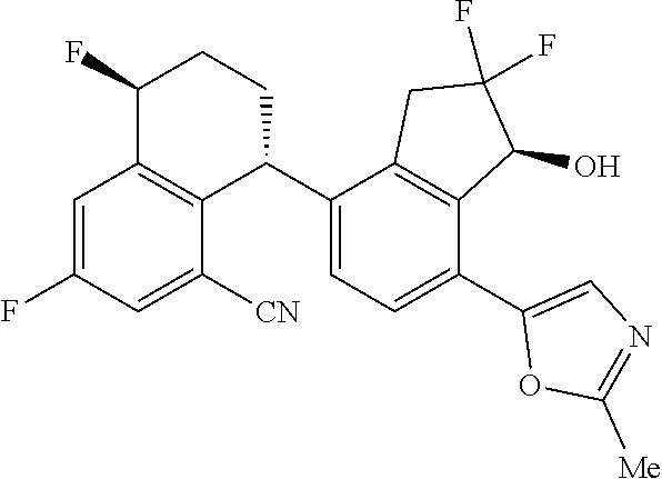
C1=C(F)C=C([CN])C2=C1C(F)CCC2C1=CC=C(C2=CN=C([Me])O2)C2=C1CC(F)(F)C2O
